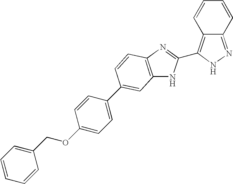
C12=NNC(C3=NC4=C(N3)C=C(C3=CC=C(OCC5=CC=CC=C5)C=C3)C=C4)=C1C=CC=C2
